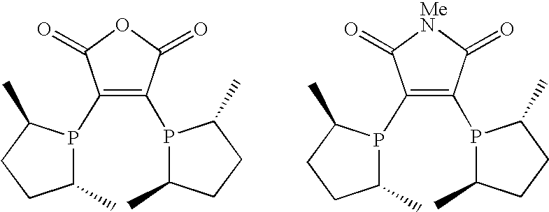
C1(P2C(C)CCC2C)=C(P2C(C)CCC2C)C(=O)OC1=O.C1(P2C(C)CCC2C)=C(P2C(C)CCC2C)C(=O)[MeN]C1=O
